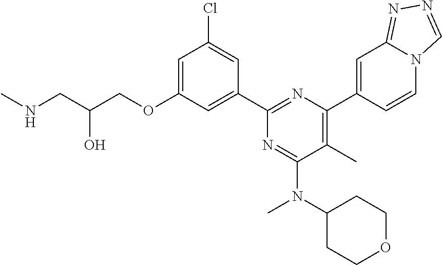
C1=C(OCC(CNC)O)C=C(C2=NC(C3=CC4=NN=CN4C=C3)=C(C)C(N(C3CCOCC3)C)=N2)C=C1Cl
